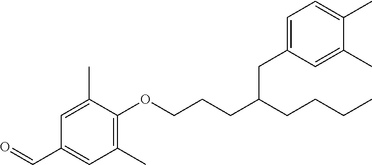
C1=C(C)C(OCCCC(CC2=CC=C(C)C(C)=C2)CCCC)=C(C)C=C1C=O
